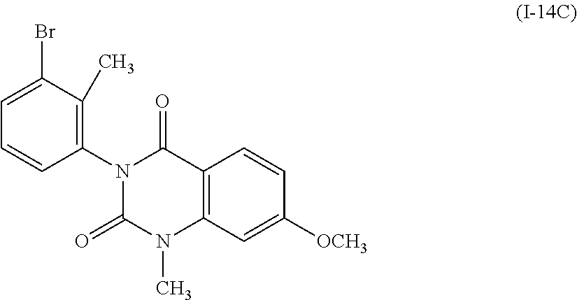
C12=C(N(C)C(=O)N(C3=C(C)C(Br)=CC=C3)C1=O)C=C([OCH3])C=C2
